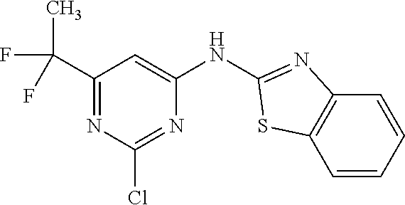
CC(C1=NC(Cl)=NC(NC2=NC3=C(C=CC=C3)S2)=C1)(F)F
